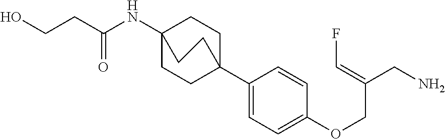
C(NC12CCC(C3=CC=C(OCC(CN)=CF)C=C3)(CC1)CC2)(CCO)=O
